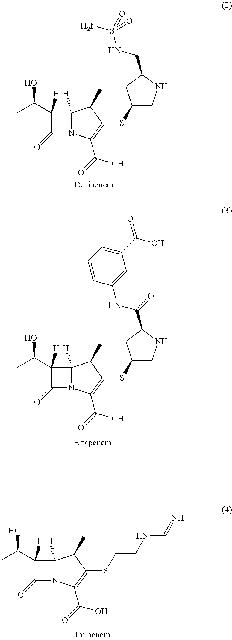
C1([H])(C(C)O)C(=O)N2C1([H])C(C)C(SC1CNC(CNS(=O)(N)=O)C1)=C2C(O)=O.C1([H])(C(C)O)C(=O)N2C1([H])C(C)C(SC1CNC(C(NC3=CC(C(O)=O)=CC=C3)=O)C1)=C2C(O)=O.C1([H])(C(C)O)C(=O)N2C1([H])C(C)C(SCCNC=N)=C2C(O)=O
